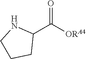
C1(C([ORA4])=O)NCCC1
